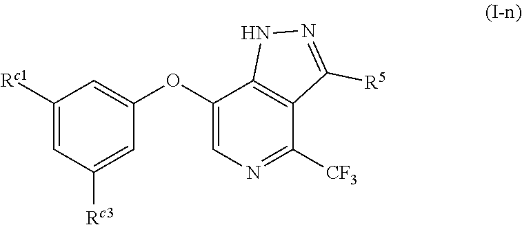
O(C1=CN=C([CF3])C2=C1NN=C2[R5])C1=CC([Rc1])=CC([Rc3])=C1
